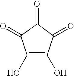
C1(O)=C(O)C(=O)C(=O)C1=O
